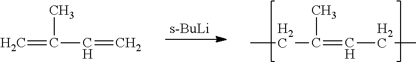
[s-BuLi].CCC(=C[H2 C]C)C.C=C(C)C=C
